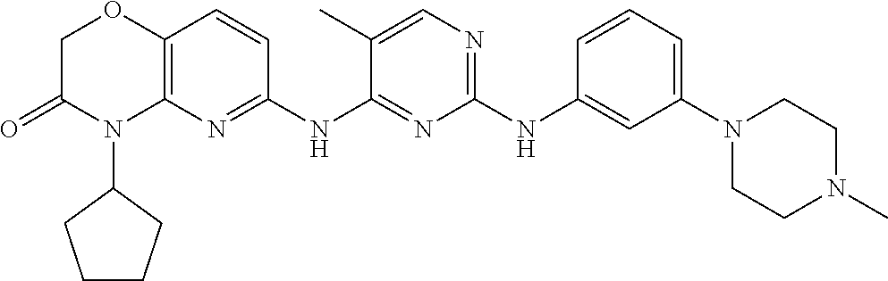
C1(NC2=CC(N3CCN(C)CC3)=CC=C2)=NC=C(C)C(NC2=NC3=C(C=C2)OCC(=O)N3C2CCCC2)=N1
